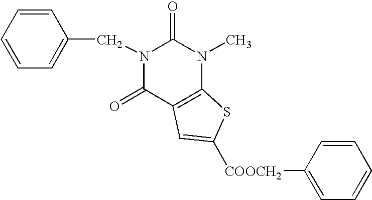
C1=CC=CC=C1CN1C(=O)C2=C(N(C)C1=O)SC([COOCH2]C1=CC=CC=C1)=C2
